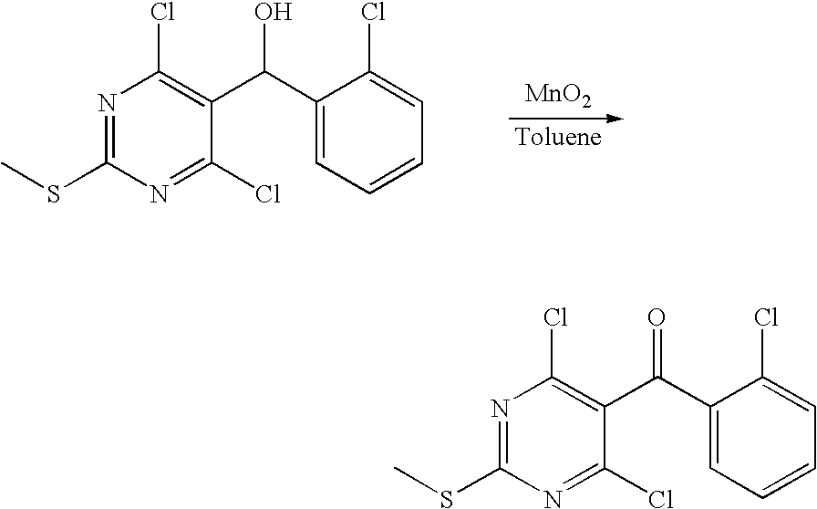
N1=C(SC)N=C(Cl)C(C(C2=CC=CC=C2Cl)O)=C1Cl.[MnO2].N1=C(SC)N=C(Cl)C(C(C2=CC=CC=C2Cl)=O)=C1Cl
